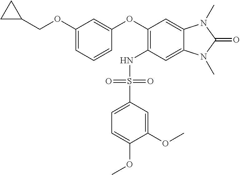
C1(OCC2CC2)=CC=CC(OC2=C(NS(C3=CC=C(OC)C(OC)=C3)(=O)=O)C=C3C(=C2)N(C)C(=O)N3C)=C1
